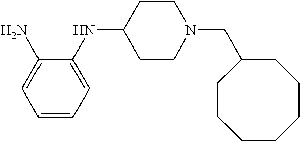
C1=CC=C(NC2CCN(CC3CCCCCCC3)CC2)C(N)=C1
